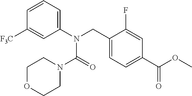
C1([F3C])=CC(N(CC2=CC=C(C(=O)OC)C=C2F)C(N2CCOCC2)=O)=CC=C1
